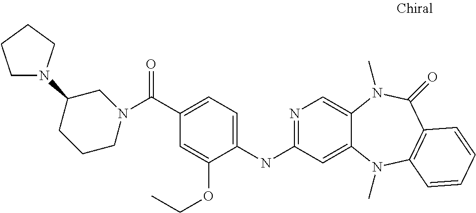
N1=C(NC2=CC=C(C(=O)N3CC(N4CCCC4)CCC3)C=C2OCC)C=C2C(=C1)N(C)C(=O)C1=C(N2C)C=CC=C1
